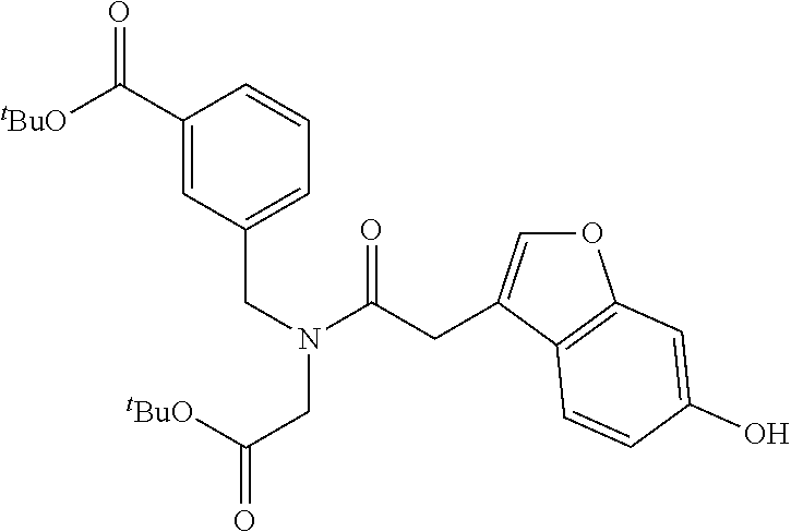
C([tBuO])(=O)CN(C(=O)CC1=COC2=C1C=CC(O)=C2)CC1=CC=CC(C([tBuO])=O)=C1
